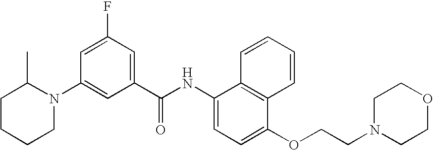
C1(N2C(C)CCCC2)=CC(C(NC2=CC=C(OCCN3CCOCC3)C3=C2C=CC=C3)=O)=CC(F)=C1
